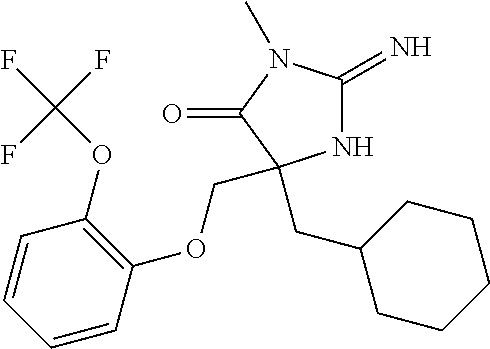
N1C(=N)N(C)C(=O)C1(CC1CCCCC1)COC1=C(OC(F)(F)F)C=CC=C1
